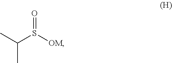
C(C)(C)S([OM])=O
